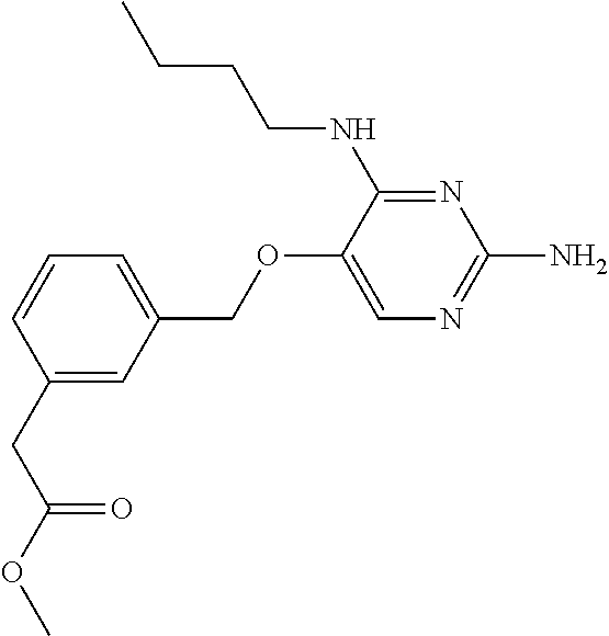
N1=C(NCCCC)C(OCC2=CC=CC(CC(OC)=O)=C2)=CN=C1N
